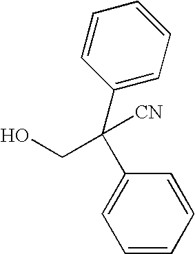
C1=CC=CC(C(CO)([CN])C2=CC=CC=C2)=C1
